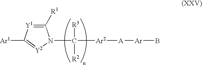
[Ar1]C1=[Y2]N(C([R3])([R2])[Ar2][A][Ar]B)C([R1])=[Y1]1
